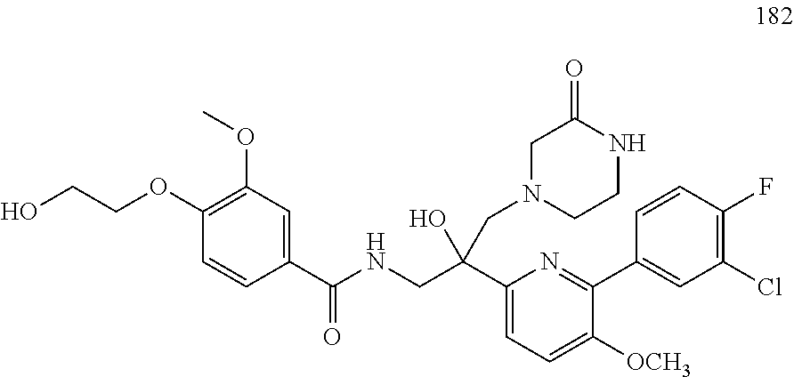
C1(OC)=C(OCCO)C=CC(C(NCC(C2=CC=C([OCH3])C(C3=CC(Cl)=C(F)C=C3)=N2)(CN2CCNC(=O)C2)O)=O)=C1
